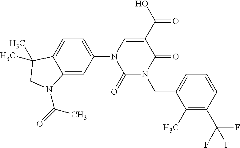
C12=CC=C(N3C=C(C(O)=O)C(=O)N(CC4=CC=CC(C(F)(F)F)=C4C)C3=O)C=C1N(C(C)=O)CC2(C)C
